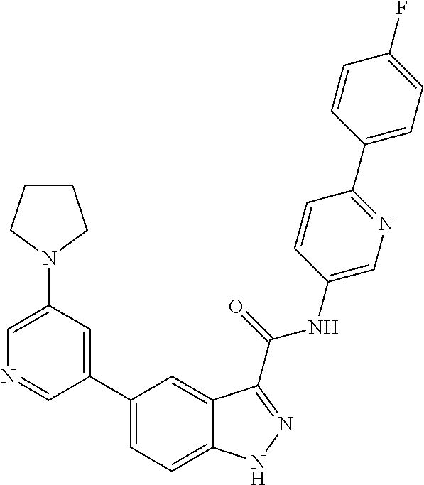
C1(N2CCCC2)=CN=CC(C2=CC=C3C(=C2)C(C(NC2=CN=C(C4=CC=C(F)C=C4)C=C2)=O)=NN3)=C1
